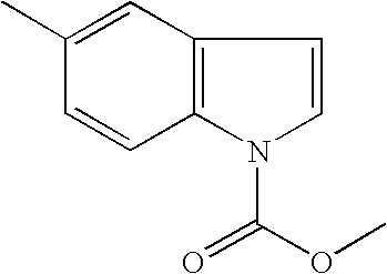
C1(C)=CC2=C(C=C1)N(C(OC)=O)C=C2
